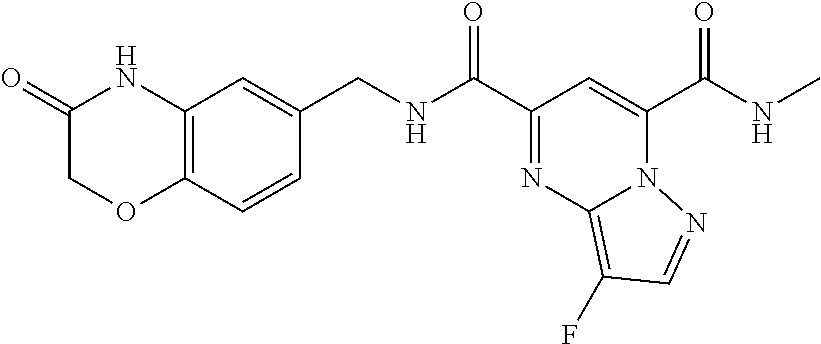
C1(=O)COC2=C(N1)C=C(CNC(C1=NC3=C(F)C=NN3C(C(NC)=O)=C1)=O)C=C2
